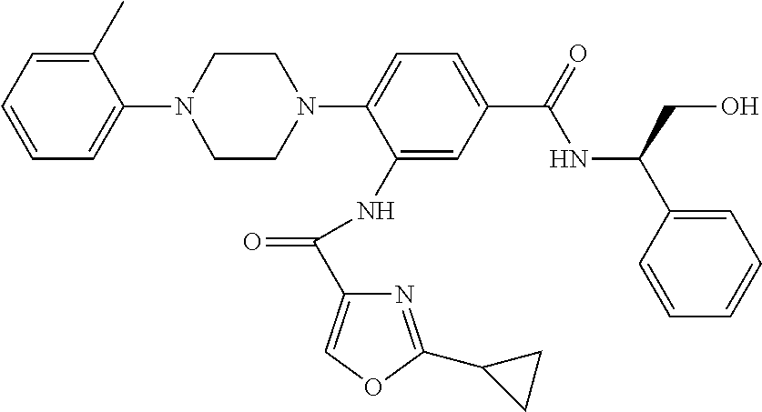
C1(N2CCN(C3=CC=C(C(=O)NC(C4=CC=CC=C4)CO)C=C3NC(C3=COC(C4CC4)=N3)=O)CC2)=CC=CC=C1C
